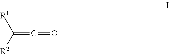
C(=C=O)([R2])[R1]
